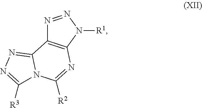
N1=NN([R1])C2=C1C1=NN=C([R3])N1C([R2])=N2
